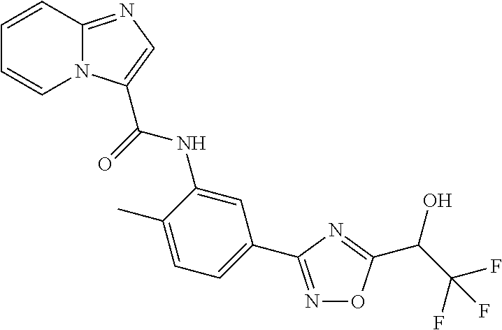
C12=NC=C(C(NC3=CC(C4=NOC(C(C(F)(F)F)O)=N4)=CC=C3C)=O)N1C=CC=C2
